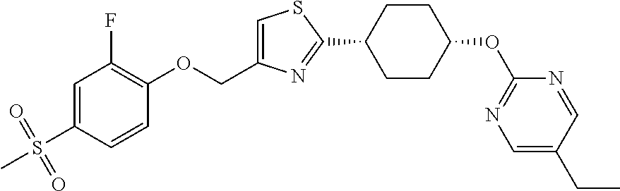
C1=C(S(C)(=O)=O)C=CC(OCC2=CSC(C3CCC(OC4=NC=C(CC)C=N4)CC3)=N2)=C1F
